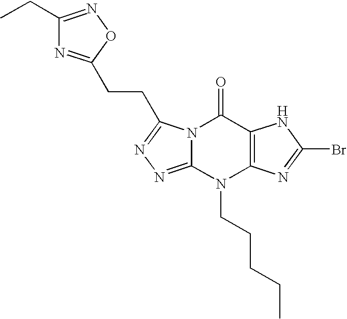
N12C(=NN=C1CCC1=NC(CC)=NO1)N(CCCCC)C1=C(C2=O)NC(Br)=N1
